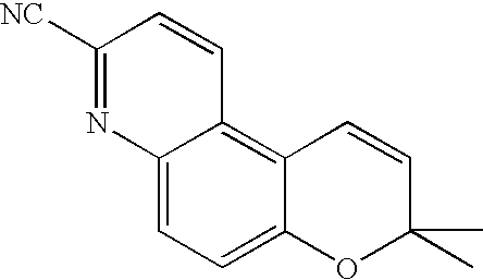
C1([NC])=NC2=CC=C3C(=C2C=C1)C=CC(C)(C)O3
